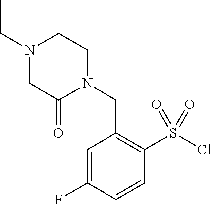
ClS(C1=C(CN2CCN(CC)CC2=O)C=C(F)C=C1)(=O)=O
